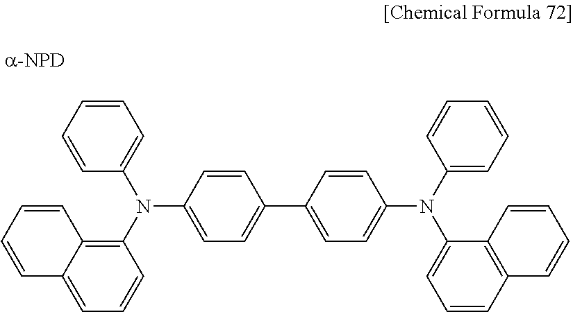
C1=CC=CC=C1N(C1=C2C(=CC=C1)C=CC=C2)C1=CC=C(C2=CC=C(N(C3=CC=CC=C3)C3=CC=CC4=C3C=CC=C4)C=C2)C=C1
